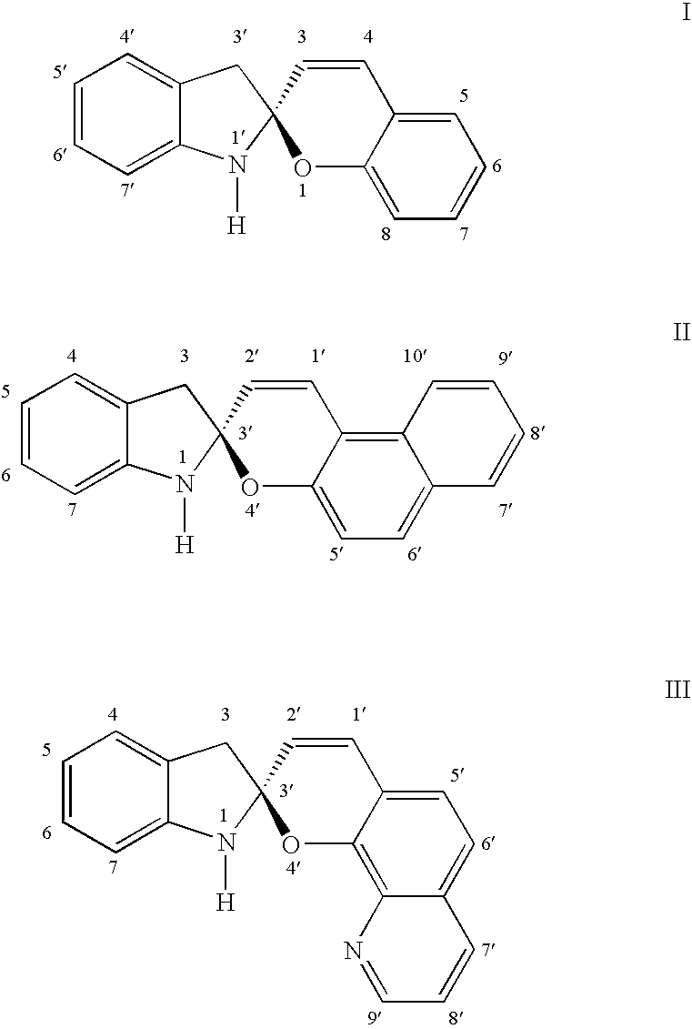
C1=C2C(=CC=C1)CC1(N2[H])OC2=CC=CC=C2C=C1.C1=C2C(=CC=C1)CC1(N2[H])OC2=CC=C3C(=C2C=C1)C=CC=C3.C1=C2C(=CC=C1)CC1(N2[H])OC2=C3C(=CC=C2C=C1)C=CC=N3
